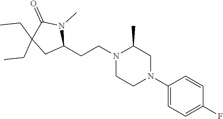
C1(N2CC(C)N(CCC3N(C)C(=O)C(CC)(CC)C3)CC2)=CC=C(F)C=C1
